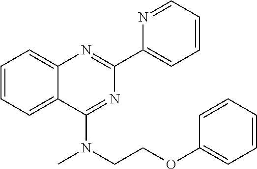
C1(C2=CC=CC=N2)=NC2=CC=CC=C2C(N(CCOC2=CC=CC=C2)C)=N1
